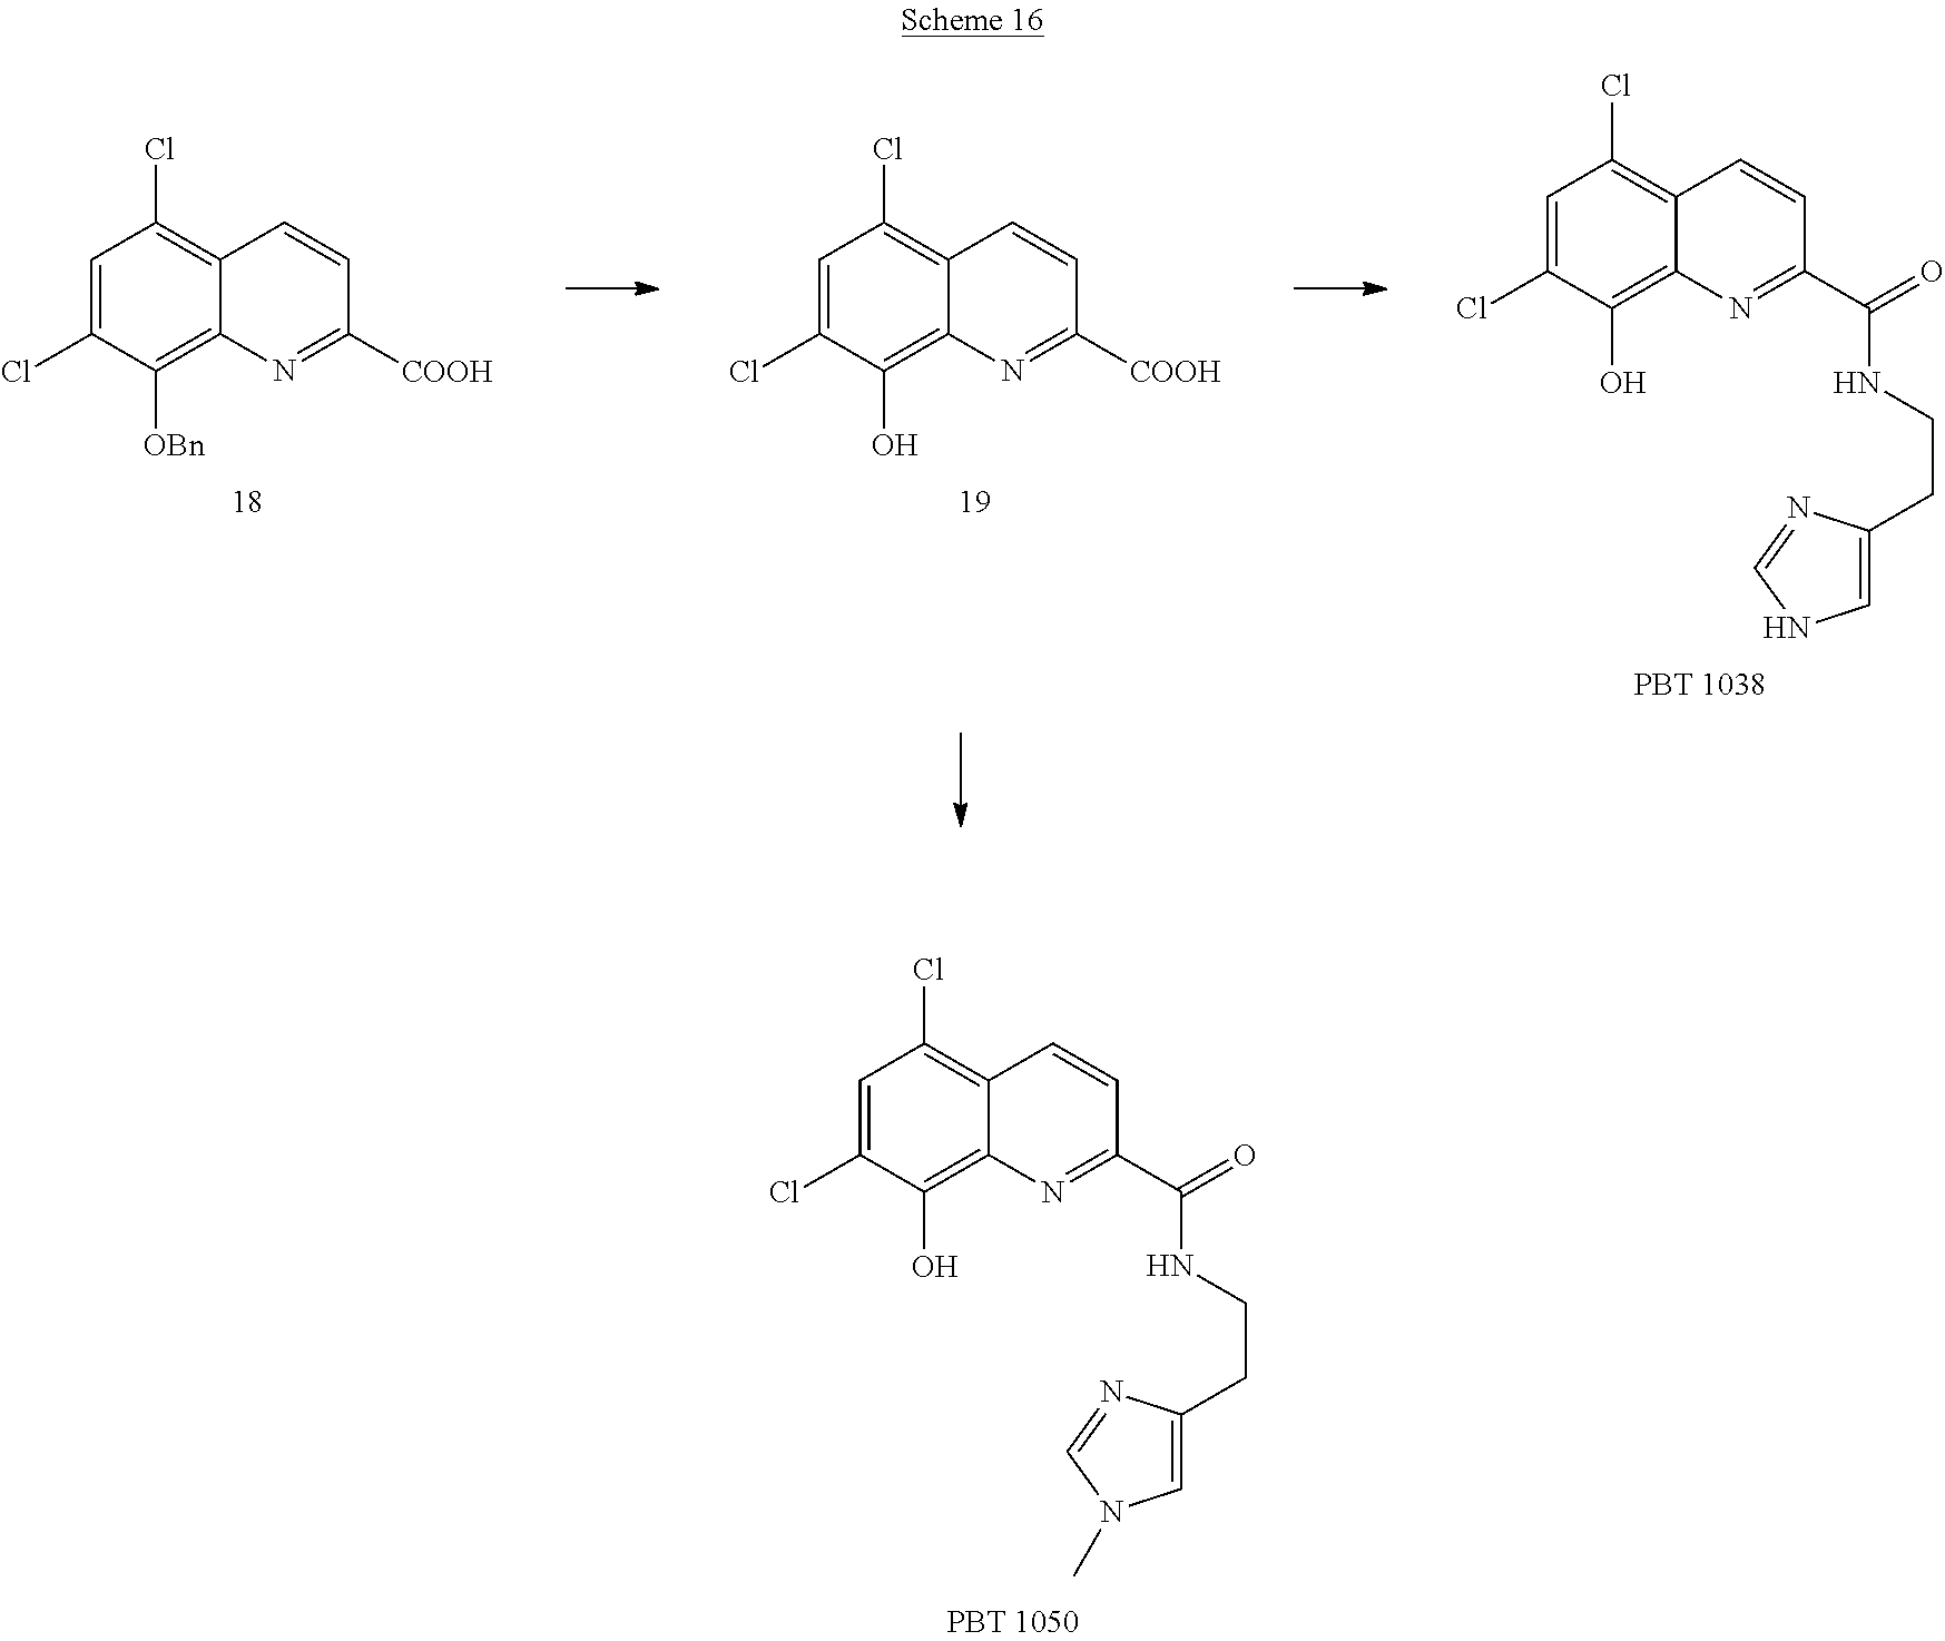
C1=C(Cl)C([OBn])=C2C(=C1Cl)C=CC([COOH])=N2.C1=C(Cl)C(O)=C2C(=C1Cl)C=CC([COOH])=N2.C1=C(Cl)C(O)=C2C(=C1Cl)C=CC(C(NCCC1=CNC=N1)=O)=N2.C1=C(Cl)C(O)=C2C(=C1Cl)C=CC(C(NCCC1=CN(C)C=N1)=O)=N2
